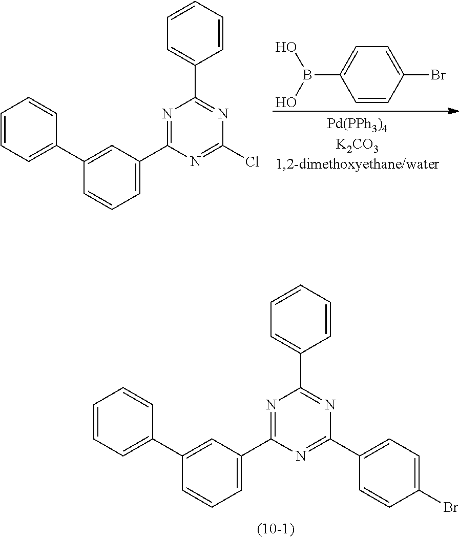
N1=C(C2=CC=CC(C3=CC=CC=C3)=C2)N=C(C2=CC=C(Br)C=C2)N=C1C1=CC=CC=C1.C1(B(O)O)=CC=C(Br)C=C1.N1=C(C2=CC=CC(C3=CC=CC=C3)=C2)N=C(Cl)N=C1C1=CC=CC=C1
